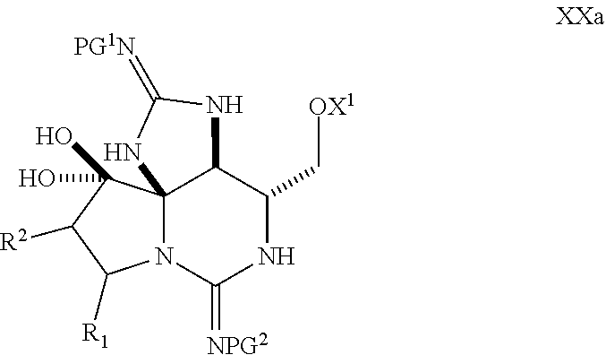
C123N(C(=[NPG2])NC(C[OX1])C1NC(=[PG1N])N2)C([R1])C([R2])C3(O)O
